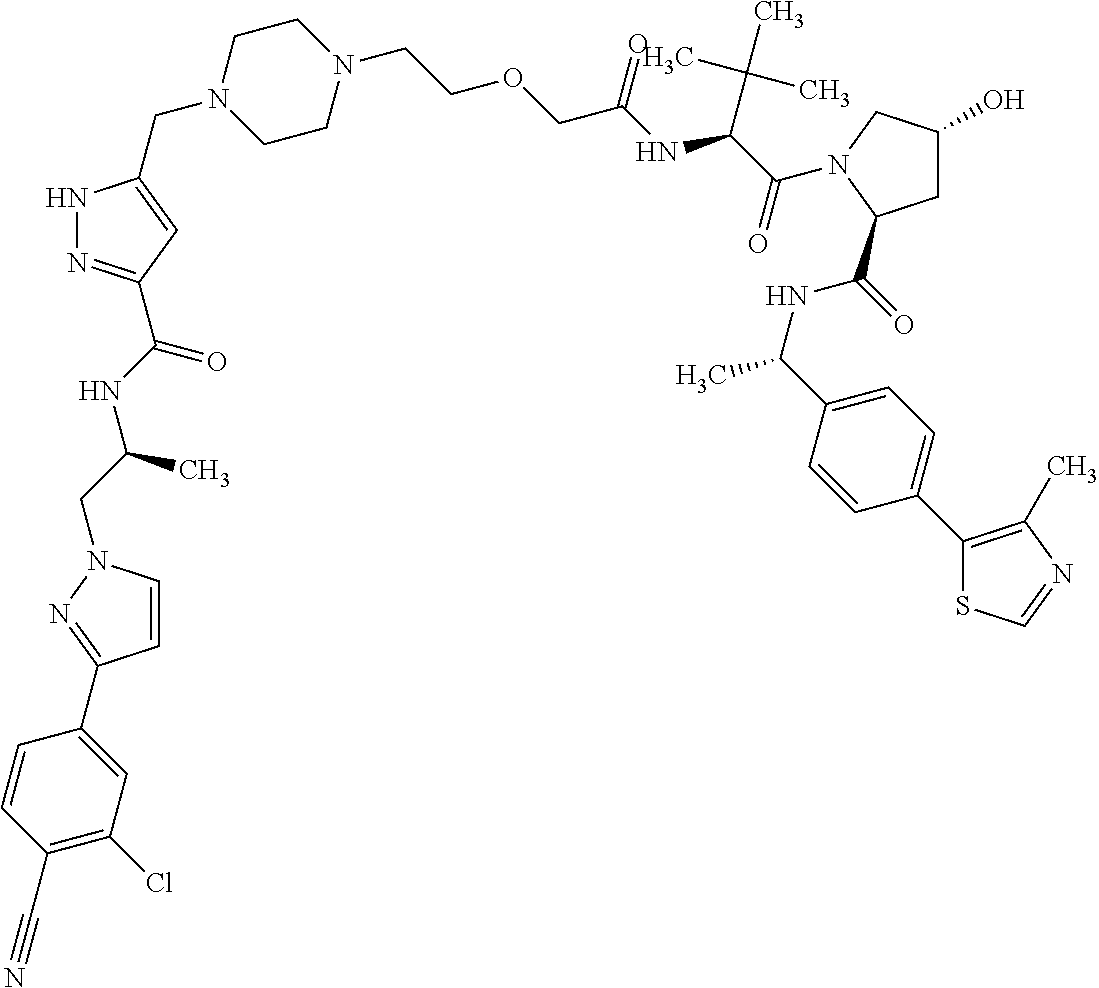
N1N=C(C(NC(CN2C=CC(C3=CC(Cl)=C(C#N)C=C3)=N2)C)=O)C=C1CN1CCN(CCOCC(NC(C(=O)N2CC(O)CC2C(NC(C2=CC=C(C3=C(C)N=CS3)C=C2)C)=O)C(C)(C)C)=O)CC1
